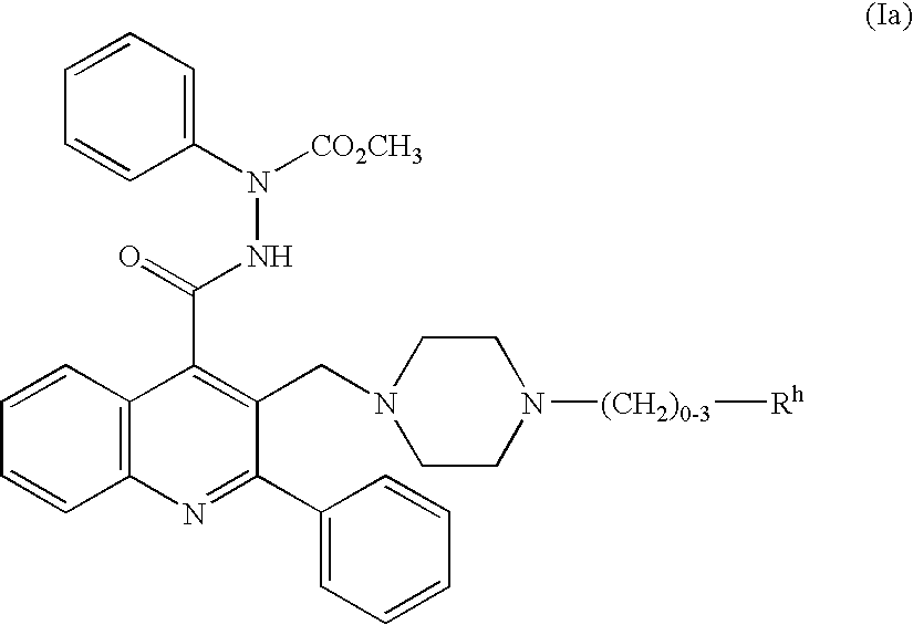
C1=CC=CC2=C1C(C(=O)NN([CO2CH3])C1=CC=CC=C1)=C(CN1CCN([(CH2)0-3][Rh])CC1)C(C1=CC=CC=C1)=N2
